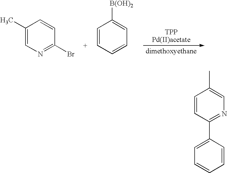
C1(C)=CN=C(Br)C=C1.C1=CC=CC=C1[B(OH)2].C1=CC(C2=CC=CC=C2)=NC=C1C
